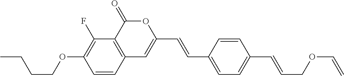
C1=CC2=C(C(F)=C1OCCCC)C(=O)OC(C=CC1=CC=C(C=CCOC=C)C=C1)=C2
